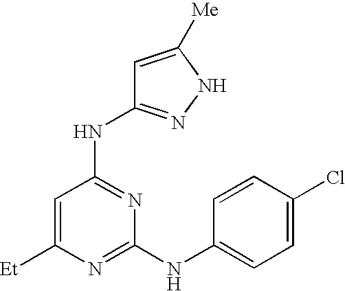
C1=C([Et])N=C(NC2=CC=C(Cl)C=C2)N=C1NC1=NNC([Me])=C1
